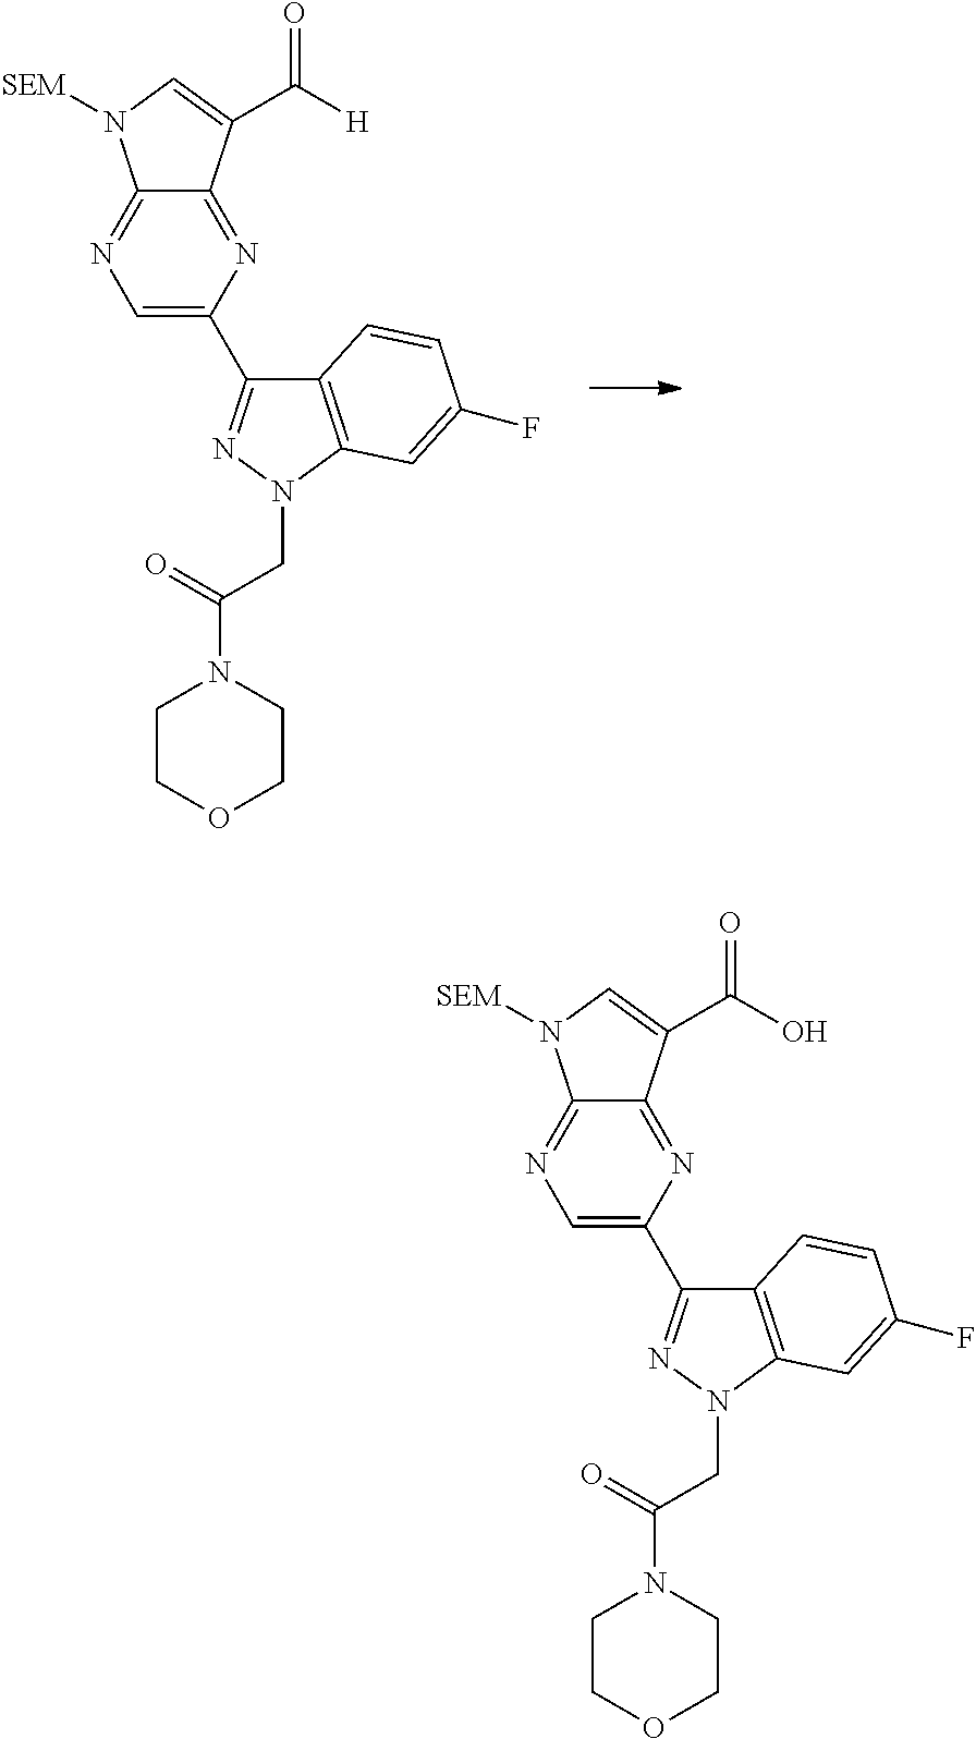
C12=NC(C3=NN(CC(N4CCOCC4)=O)C4=C3C=CC(F)=C4)=CN=C1N([SEM])C=C2C([H])=O.C12=NC(C3=NN(CC(N4CCOCC4)=O)C4=C3C=CC(F)=C4)=CN=C1N([SEM])C=C2C(O)=O
